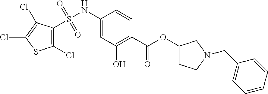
S(NC1=CC(O)=C(C(=O)OC2CCN(CC3=CC=CC=C3)C2)C=C1)(=O)(=O)C1=C(Cl)SC(Cl)=C1Cl
